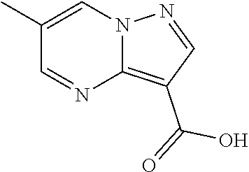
C12=C(C(=O)O)C=NN1C=C(C)C=N2
